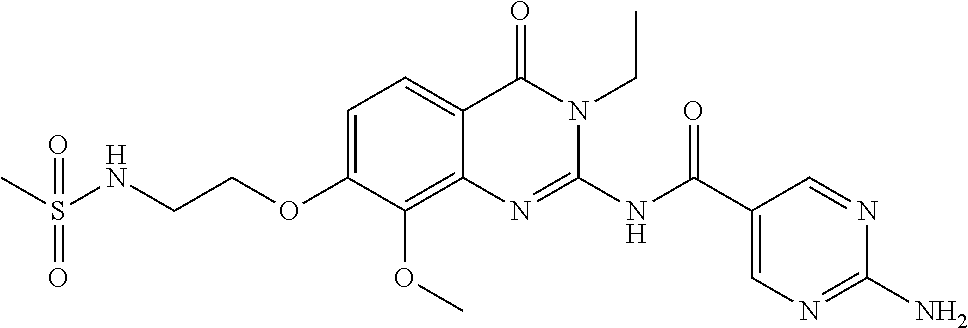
C1=C(OCCNS(C)(=O)=O)C(OC)=C2C(=C1)C(=O)N(CC)C(NC(C1=CN=C(N)N=C1)=O)=N2
